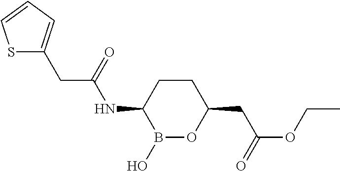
B1(O)OC(CC(OCC)=O)CCC1NC(CC1=CC=CS1)=O
